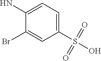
C1(S(O)(=O)=O)=CC=C(N)C(Br)=C1
